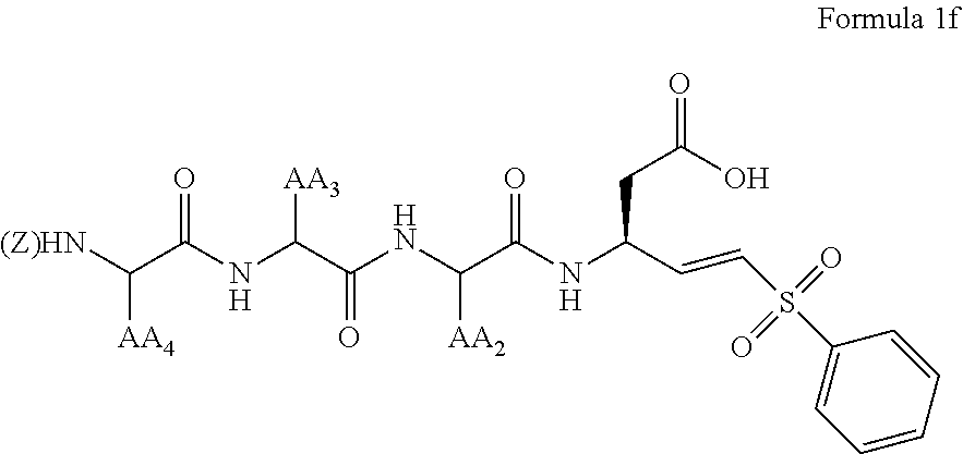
[(Z)HN]C(C(NC(C(NC(C(NC(C=CS(=O)(=O)C1=CC=CC=C1)CC(=O)O)=O)[AA2])=O)[AA3])=O)[AA4]
